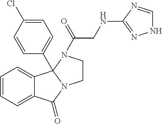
C1=CC=C2C(=C1)C(=O)N1CCN(C(=O)CNC3=NNC=N3)C21C1=CC=C(Cl)C=C1
